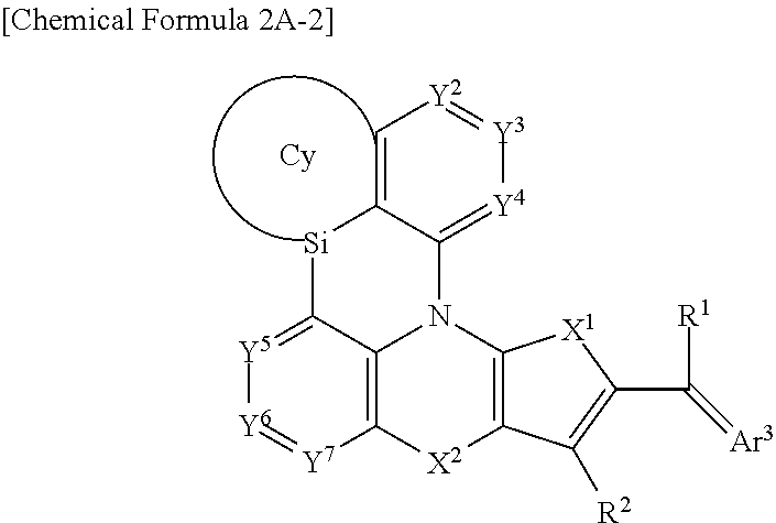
C12=C(C([R2])=C(C([R1])=[Ar3])[X1]1)[X2]C1=C3N2C2=[Y4][Y3]=[Y2]C=C2[Si]C3=[Y5][Y6]=[Y7]1
